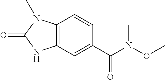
C12=C(C=C(C(N(OC)C)=O)C=C1)NC(=O)N2C
